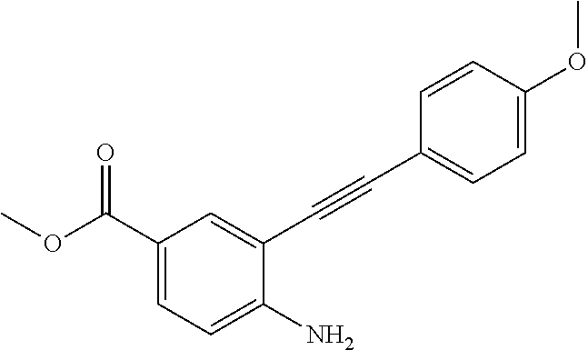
C1(C#CC2=CC(C(OC)=O)=CC=C2N)=CC=C(OC)C=C1
